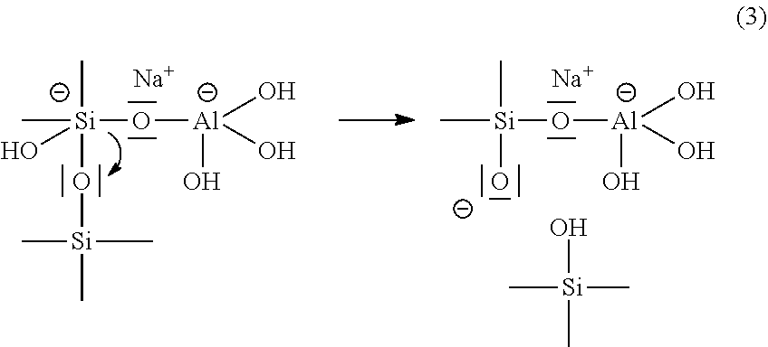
C[Si](C)(O[Al](O)(O)O)(O[Si](C)(C)C)O.[Na].C[Si](C)(O[Al](O)(O)O)O.[Na].O[Si](C)(C)C
